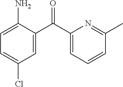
C1=C(C(C2=CC=CC(C)=N2)=O)C(N)=CC=C1Cl
